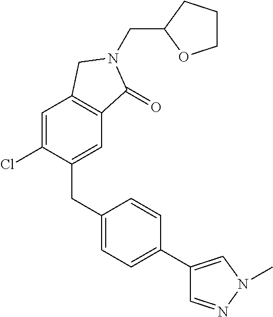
C(C1OCCC1)N1C(=O)C2=C(C=C(Cl)C(CC3=CC=C(C4=CN(C)N=C4)C=C3)=C2)C1
